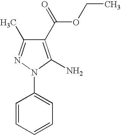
C1=CC=CC=C1N1C(N)=C(C(OCC)=O)C(C)=N1
